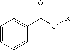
C1=CC=CC(C(=O)O[R])=C1
